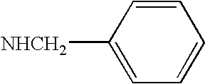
C1=CC([NHCH2])=CC=C1
